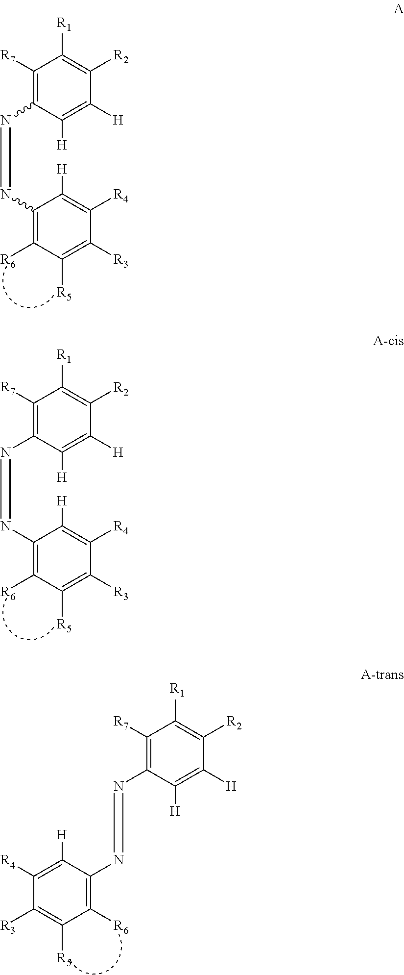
C1([R7])=C(N=NC2=C([R6])C([R5])=C([R3])C([R4])=C2[H])C([H])=C([H])C([R2])=C1[R1].C1([R7])=C(N=NC2=C([R6])C([R5])=C([R3])C([R4])=C2[H])C([H])=C([H])C([R2])=C1[R1].C1([R7])=C(N=NC2=C([R6])C([R5])=C([R3])C([R4])=C2[H])C([H])=C([H])C([R2])=C1[R1]
